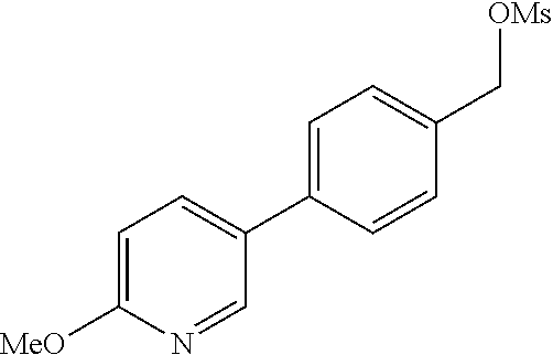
C1=C(C2=CC=C([MeO])N=C2)C=CC(C[OMs])=C1
